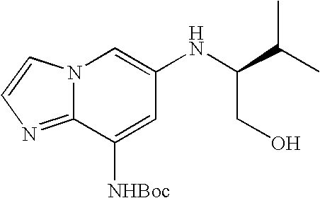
N12C(=NC=C1)C([NHBoc])=CC(NC(CO)C(C)C)=C2
